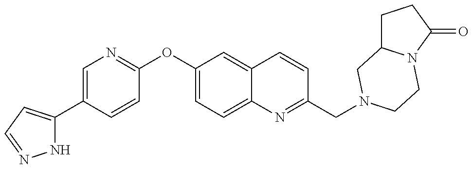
N1C(C2=CN=C(OC3=CC=C4C(=C3)C=CC(CN3CC5CCC(=O)N5CC3)=N4)C=C2)=CC=N1
